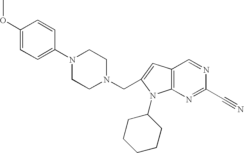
C1(OC)=CC=C(N2CCN(CC3=CC4=C(N3C3CCCCC3)N=C(C#N)N=C4)CC2)C=C1
